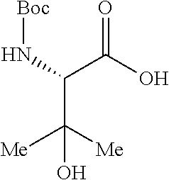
C(C([Me])([Me])O)(N[Boc])C(O)=O
